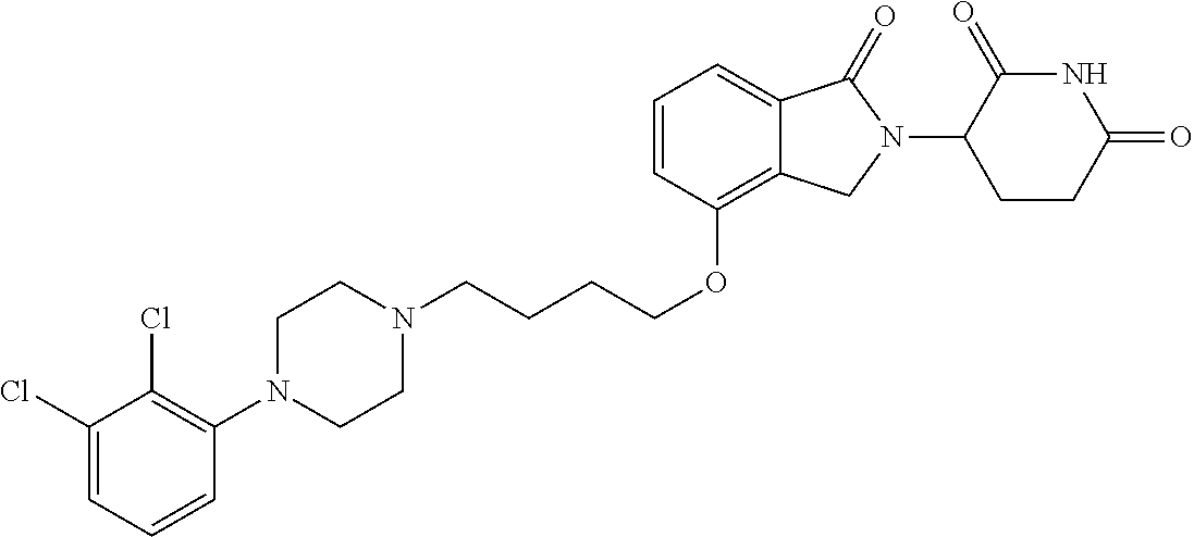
C(CCCOC1=C2C(=CC=C1)C(=O)N(C1C(=O)NC(=O)CC1)C2)N1CCN(C2=C(Cl)C(Cl)=CC=C2)CC1
